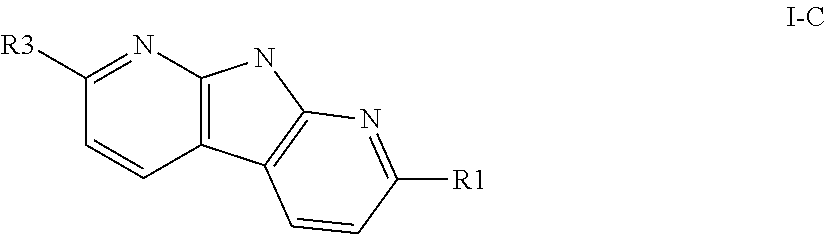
C12=C(N=C([R3])C=C1)NC1=C2C=CC([R1])=N1
